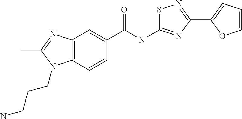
C12=C(C=CC(C(NC3=NC(C4=CC=CO4)=NS3)=O)=C1)N(CCCN)C(C)=N2
